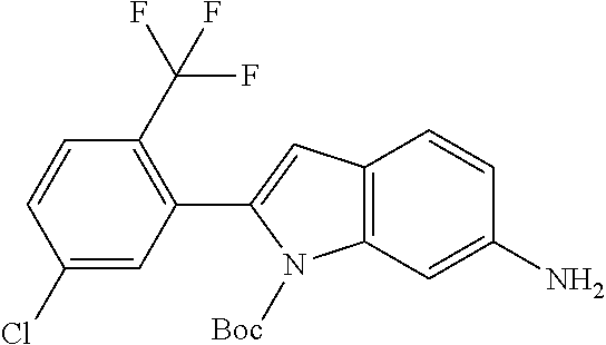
C1=C(Cl)C=CC(C(F)(F)F)=C1C1=CC2=C(N1[Boc])C=C(N)C=C2
